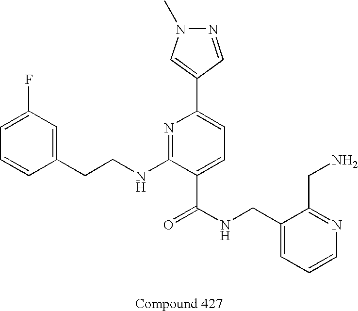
C1=CC(CCNC2=NC(C3=CN(C)N=C3)=CC=C2C(NCC2=CC=CN=C2CN)=O)=CC(F)=C1
